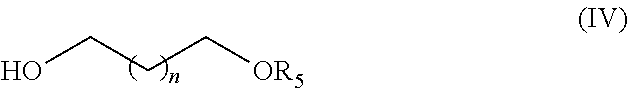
OCCC[OR5]
